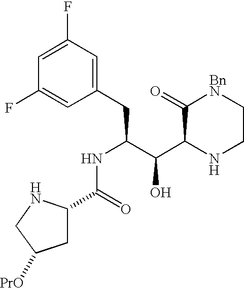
C1C(C(NC(CC2=CC(F)=CC(F)=C2)C(C2NCC[BnN]C2=O)O)=O)NCC1[PrO]
